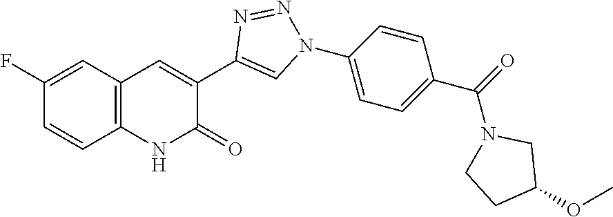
C1=CC(F)=CC2=C1NC(=O)C(C1=CN(C3=CC=C(C(=O)N4CC(OC)CC4)C=C3)N=N1)=C2
